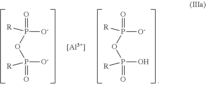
[O-]P(OP([O-])([R])=O)(=O)[R].[O-]P(OP(O)([R])=O)(=O)[R].[[Al3+]]
